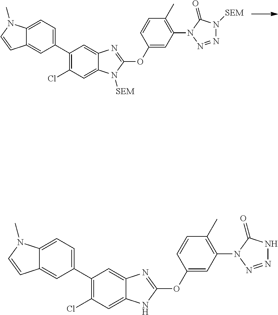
C12=CC=C(C3=C(Cl)C=C4C(=C3)N=C(OC3=CC(N5N=NN([SEM])C5=O)=C(C)C=C3)N4[SEM])C=C1C=CN2C.C12=CC=C(C3=C(Cl)C=C4C(=C3)N=C(OC3=CC(N5N=NNC5=O)=C(C)C=C3)N4)C=C1C=CN2C
